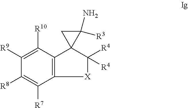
C12=C(C([R10])=C([R9])C([R8])=C1[R7])C1(C([R4])([R4])[X]2)C([R3])(N)C1
